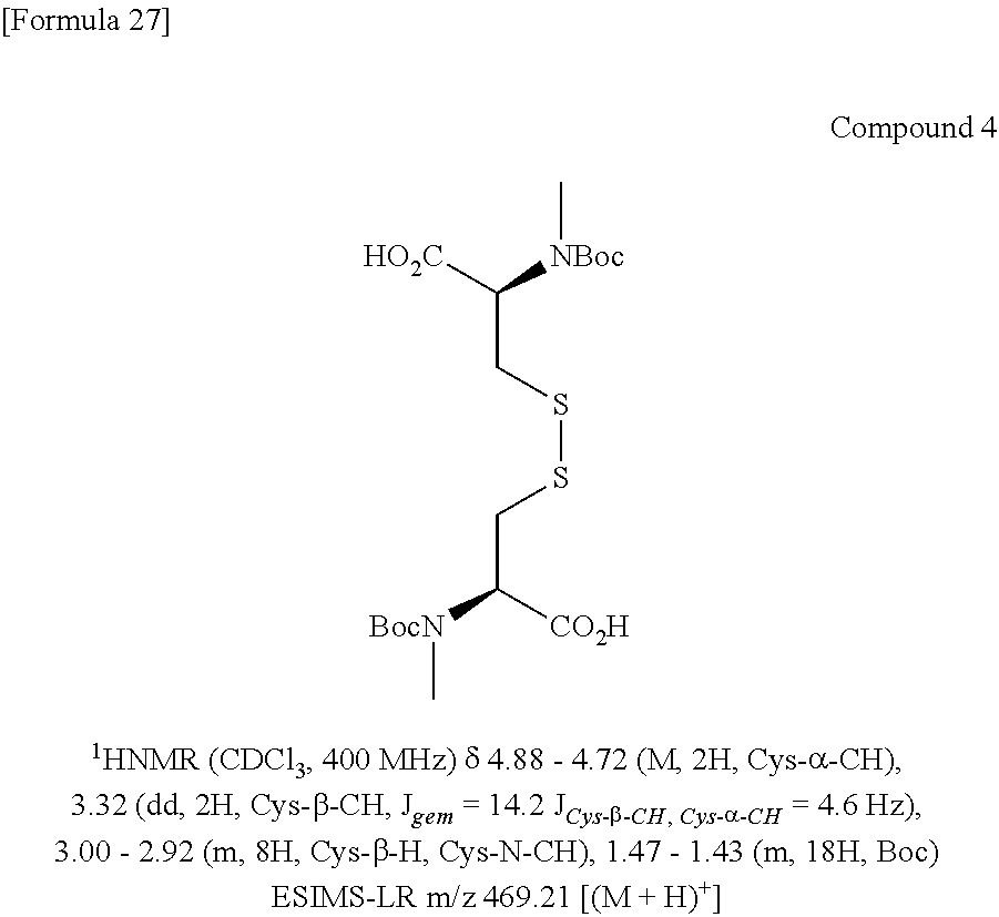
[BocN](C([CO2H])CSSCC([HO2C])[NBoc]C)C
